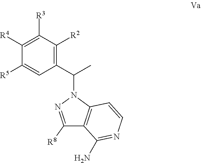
C1(C(C)N2C3=C(C([R8])=N2)C(N)=NC=C3)=C([R2])C([R3])=C([R4])C([R5])=C1
